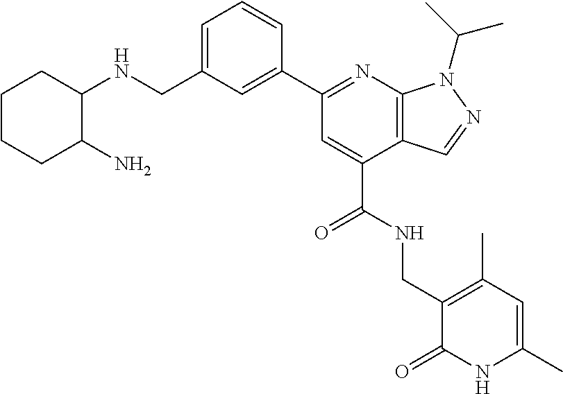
C1=C(CNC2CCCCC2N)C=C(C2=NC3=C(C(C(NCC4=C(C)C=C(C)NC4=O)=O)=C2)C=NN3C(C)C)C=C1
